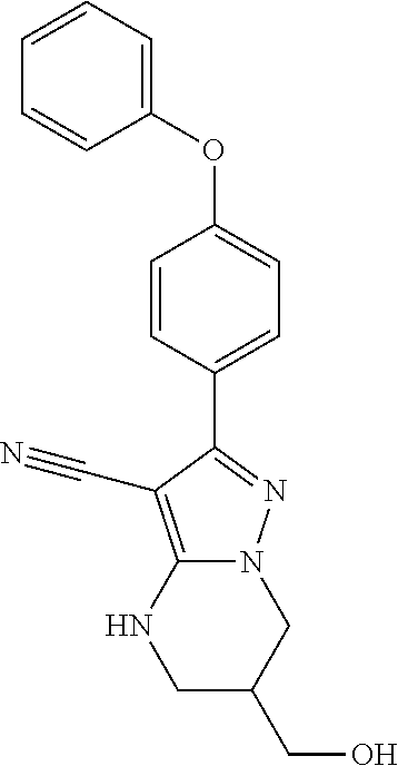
C1(OC2=CC=C(C3=NN4C(=C3C#N)NCC(CO)C4)C=C2)=CC=CC=C1
